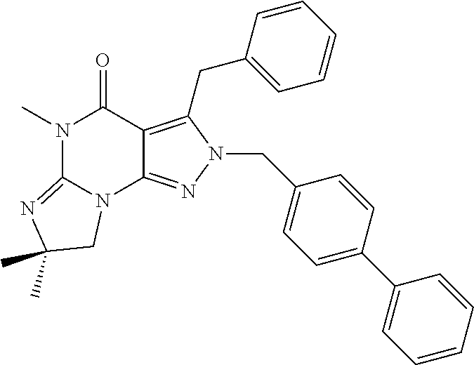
N1(C)C(=O)C2=C(CC3=CC=CC=C3)N(CC3=CC=C(C4=CC=CC=C4)C=C3)N=C2N2C1=NC(C)(C)C2
